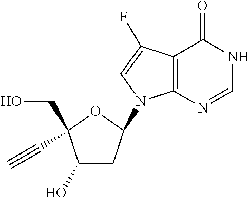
C12=C(N=CNC1=O)N(C1CC(O)C(CO)(C#C)O1)C=C2F
